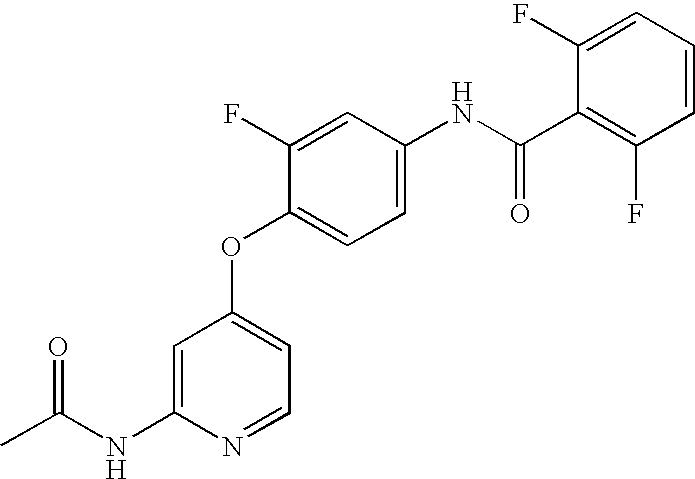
N(C1=CC(OC2=CC=C(NC(C3=C(F)C=CC=C3F)=O)C=C2F)=CC=N1)C(C)=O
